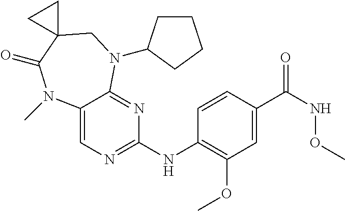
C1(NC2=C(OC)C=C(C(NOC)=O)C=C2)=NC=C2C(=N1)N(C1CCCC1)CC1(C(=O)N2C)CC1
